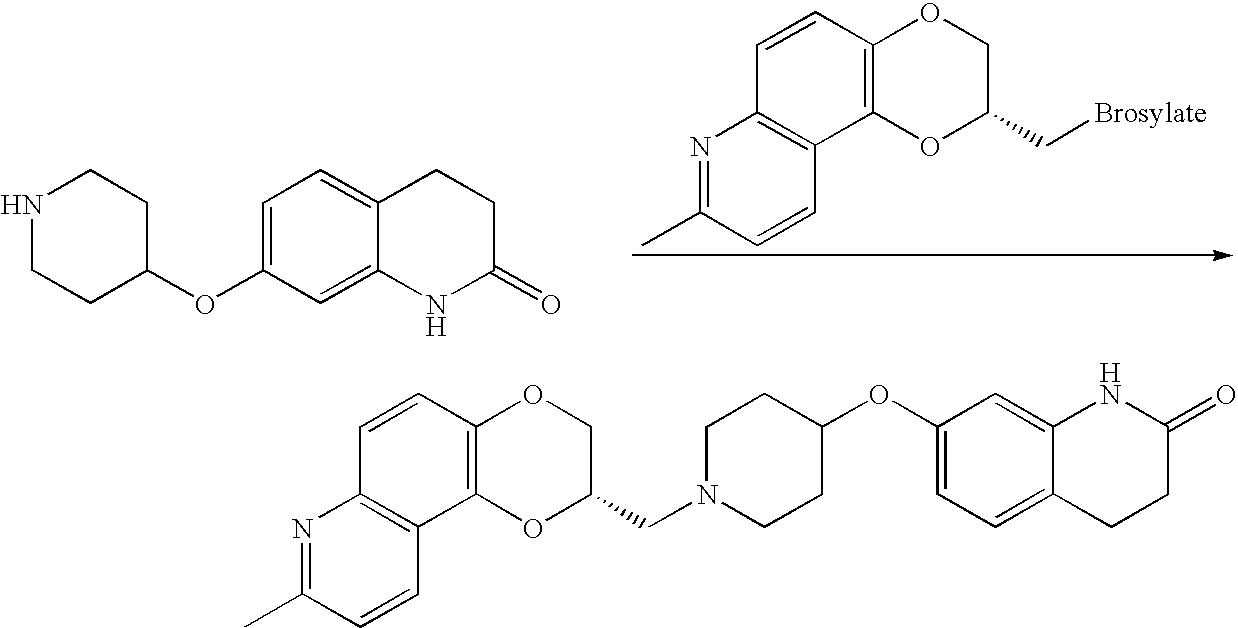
C1NCCC(OC2=CC=C3C(=C2)NC(=O)CC3)C1.N1=C(C)C=CC2=C1C=CC1=C2OC(C[Brosylate])CO1.N1=C(C)C=CC2=C1C=CC1=C2OC(CN2CCC(OC3=CC=C4C(=C3)NC(=O)CC4)CC2)CO1
